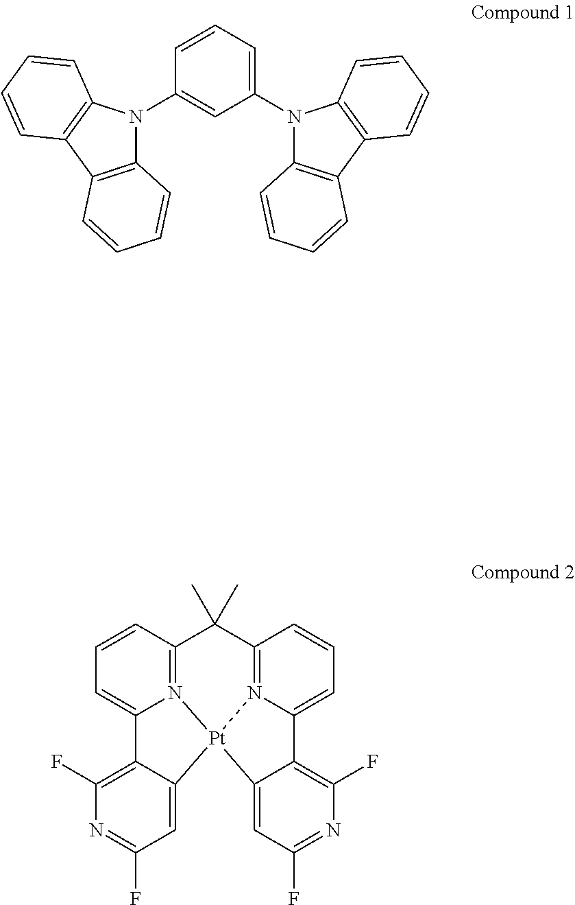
C1=CC=C(N2C3=C(C4=C2C=CC=C4)C=CC=C3)C=C1N1C2=C(C3=C1C=CC=C3)C=CC=C2.C1=CC2=N3C(=C1)C1=C(F)N=C(F)C=C1[Pt]31N3=C(C2(C)C)C=CC=C3C2=C(F)N=C(F)C=C21
